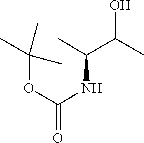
C(OC(NC(C(C)O)C)=O)(C)(C)C
